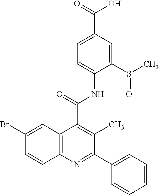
C12=C(N=C(C3=CC=CC=C3)C(C)=C1C(=O)NC1=CC=C(C(=O)O)C=C1S(C)=O)C=CC(Br)=C2
